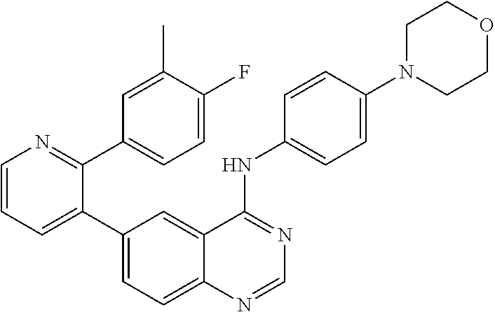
C1=CN=C(C2=CC=C(F)C(C)=C2)C(C2=CC=C3C(=C2)C(NC2=CC=C(N4CCOCC4)C=C2)=NC=N3)=C1
